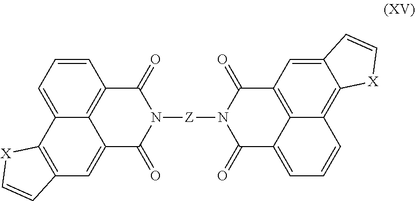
C1=CC=C2C3=C1C(=O)N([Z]N1C(=O)C4=CC=CC5=C6C(=CC(=C45)C1=O)C=C[X]6)C(=O)C3=CC1=C2[X]C=C1
